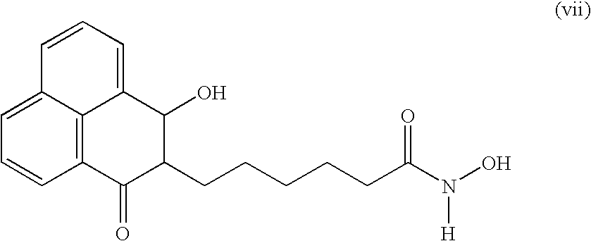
C12=C3C(=CC=C1)C=CC=C3C(O)C(CCCCCC(N(O)[H])=O)C2=O
